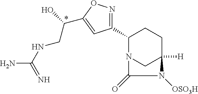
C1(C2=NOC(C(O)CNC(N)=N)=C2)N2CC([H])(CC1)N([OSO3H])C2=O
